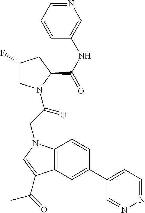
N(C(C1CC(F)CN1C(=O)CN1C2=C(C=C(C3=CC=NN=C3)C=C2)C(C(C)=O)=C1)=O)C1=CN=CC=C1
